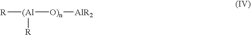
[(Al]([R])([O)n][AlR2])[R]
